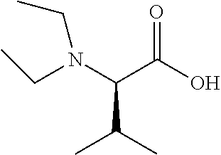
N(C(C(O)=O)C(C)C)(CC)CC
